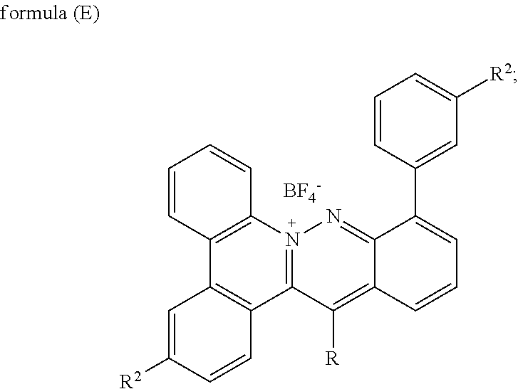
C12=N(C3=C(C4=C1C=CC([R2])=C4)C=CC=C3)N=C1C(=C2[R])C=CC=C1C1=CC([R2])=CC=C1.[BF4-]
